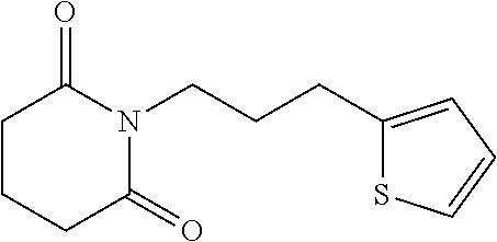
C(CN1C(=O)CCCC1=O)CC1=CC=CS1
